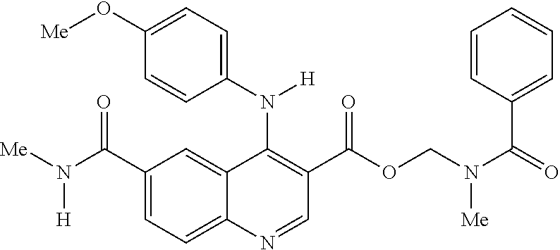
C1(C(N([Me])[H])=O)=CC=C2C(=C1)C(N(C1=CC=C(O[Me])C=C1)[H])=C(C(OCN(C(=O)C1=CC=CC=C1)[Me])=O)C=N2
